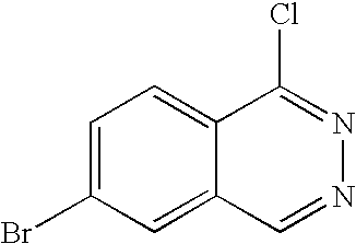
C1=C(Br)C=C2C(=C1)C(Cl)=NN=C2
